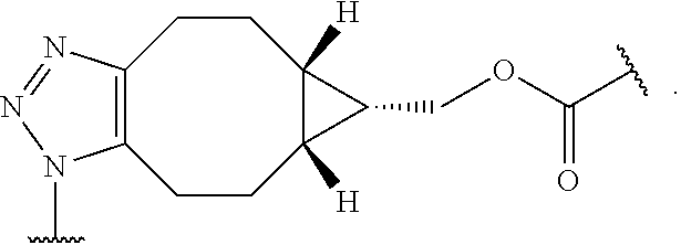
C12=C(CCC3([H])C([H])(CC1)C3COC(=O)C)N(C)N=N2
